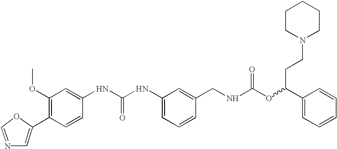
C1=C(C2=C(OC)C=C(NC(NC3=CC=CC(CNC(OC(C4=CC=CC=C4)CCN4CCCCC4)=O)=C3)=O)C=C2)OC=N1
